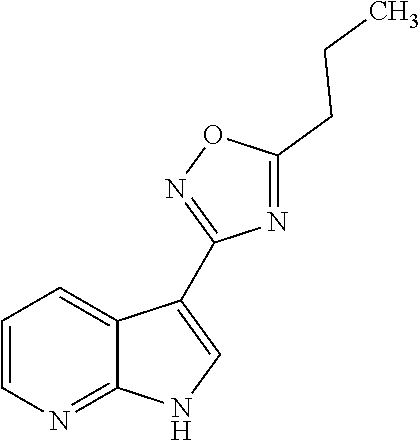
C1=CN=C2C(=C1)C(C1=NOC(CCC)=N1)=CN2
